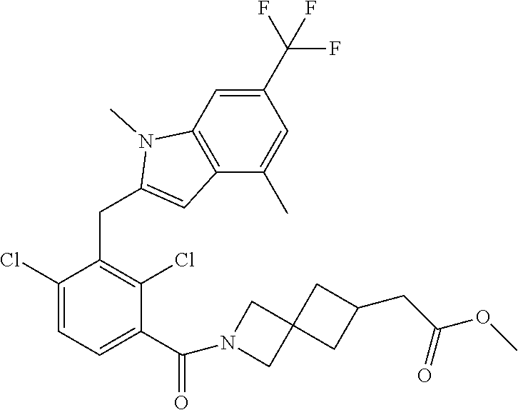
C1(Cl)=CC=C(C(=O)N2CC3(C2)CC(CC(OC)=O)C3)C(Cl)=C1CC1=CC2=C(N1C)C=C(C(F)(F)F)C=C2C
